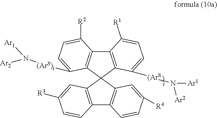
C12=C(C3(C4=C1C([R2])=CC=C4[(ArS)i]N([Ar2])[Ar1])C1=C(C4=C3C=C([R4])C=C4)C=CC([R3])=C1)C([(ArS]N([Ar2])[Ar1])=CC=C2[R1]
